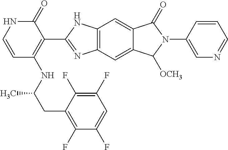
C(C(NC1=C(C2=NC3=C(C=C4C(=C3)C([OCH3])N(C3=CN=CC=C3)C4=O)N2)C(=O)NC=C1)C)C1=C(F)C(F)=CC(F)=C1F
